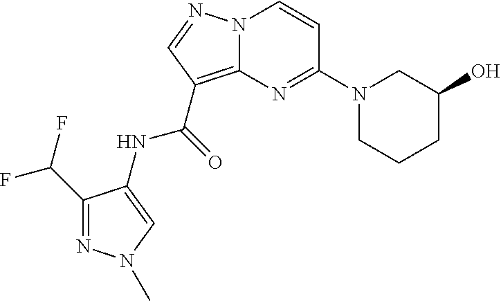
C1(C(F)F)=NN(C)C=C1NC(=O)C1=C2N(N=C1)C=CC(N1CCCC(O)C1)=N2
